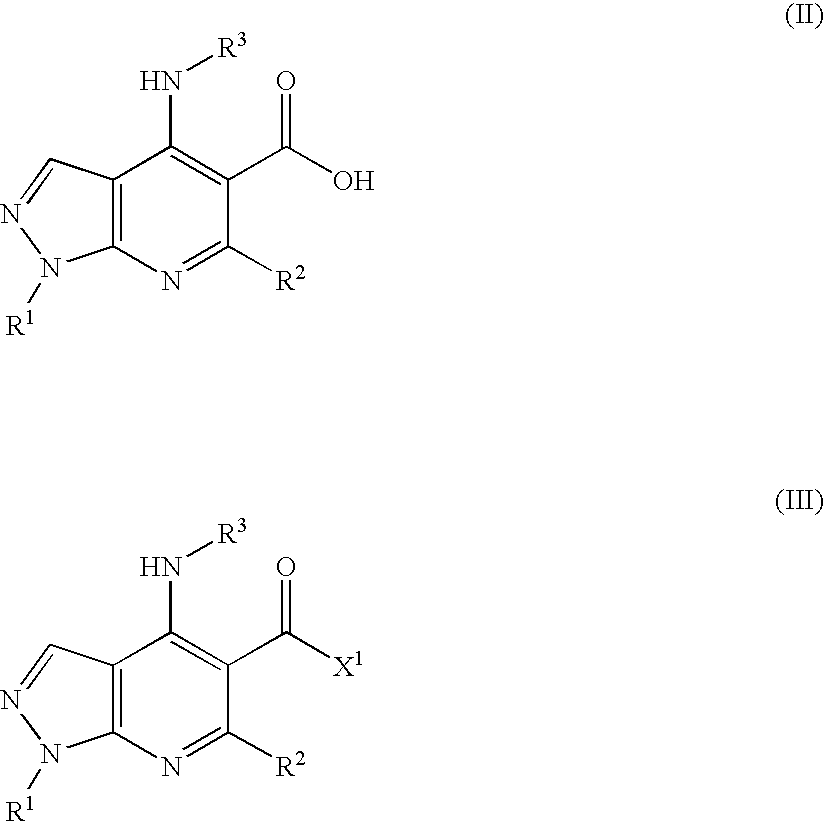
C12=C(N=C([R2])C(C(O)=O)=C1N[R3])N([R1])N=C2.C12=C(N=C([R2])C(C([X1])=O)=C1N[R3])N([R1])N=C2
